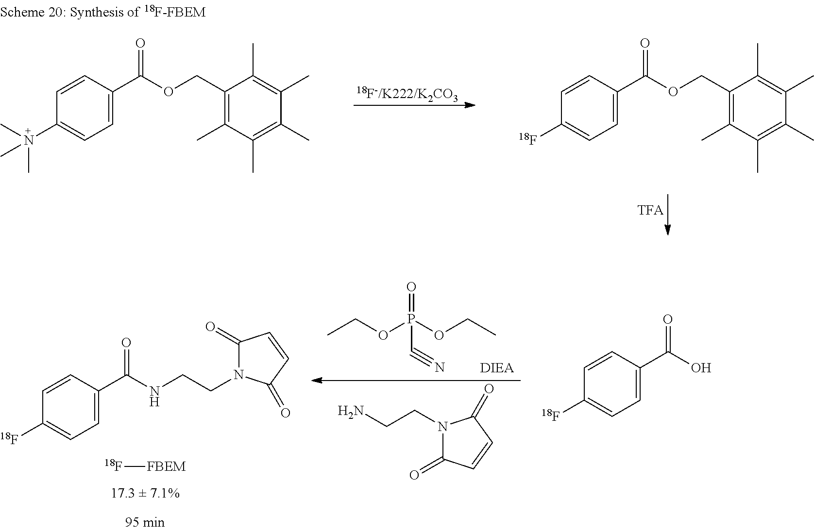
C1=CC(C(OCC2=C(C)C(C)=C(C)C(C)=C2C)=O)=CC=C1[18F].C1=CC(C(OCC2=C(C)C(C)=C(C)C(C)=C2C)=O)=CC=C1N(C)(C)C.O=P(OCC)(OCC)C#N.N1(CCN)C(=O)C=CC1=O.[18F][FBEM].C1=CC(C(NCCN2C(=O)C=CC2=O)=O)=CC=C1[18F].C1=CC(C(O)=O)=CC=C1[18F]
